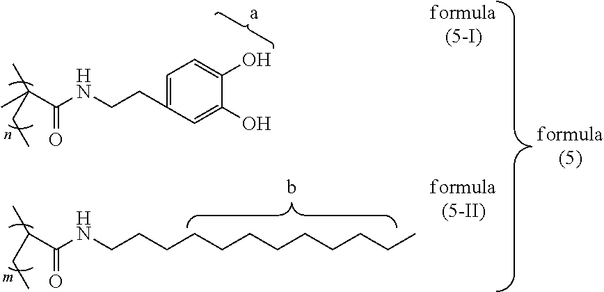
C(CNC(C(C)CC)=O)CCCCCCCCCC.C1=C(CCNC(C(C)(C)CC)=O)C=C(O)C(O)=C1
